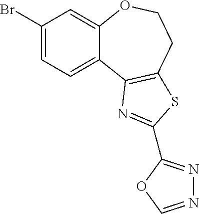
C1(Br)=CC=C2C(=C1)OCCC1=C2N=C(C2=NN=CO2)S1
